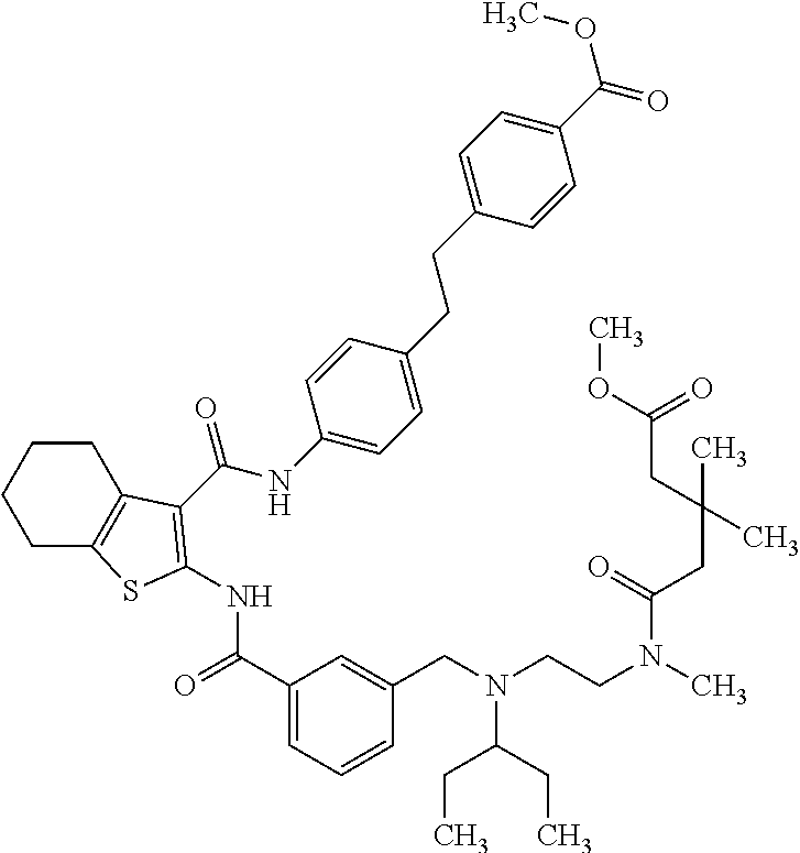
C1C2=C(CCC1)C(C(NC1=CC=C(CCC3=CC=C(C(=O)OC)C=C3)C=C1)=O)=C(NC(=O)C1=CC=CC(CN(CCN(C(=O)CC(CC(OC)=O)(C)C)C)C(CC)CC)=C1)S2
